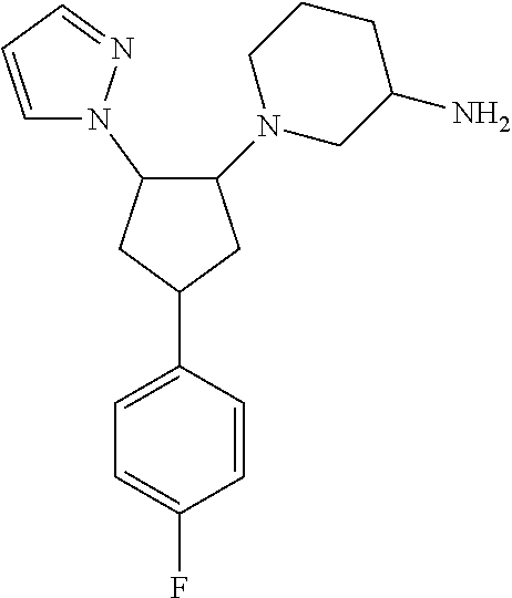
C1=C(F)C=CC(C2CC(N3C=CC=N3)C(N3CC(N)CCC3)C2)=C1
